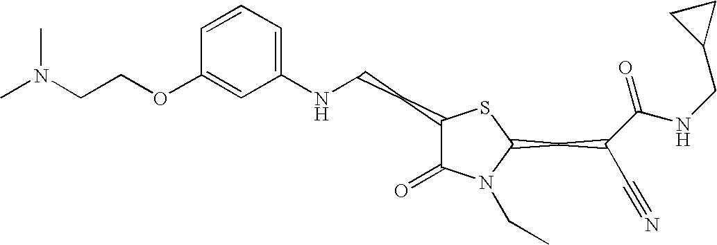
C1=CC=C(NCCC2C(=O)N(CC)C(CC(C#N)C(NCC3CC3)=O)S2)C=C1OCCN(C)C
